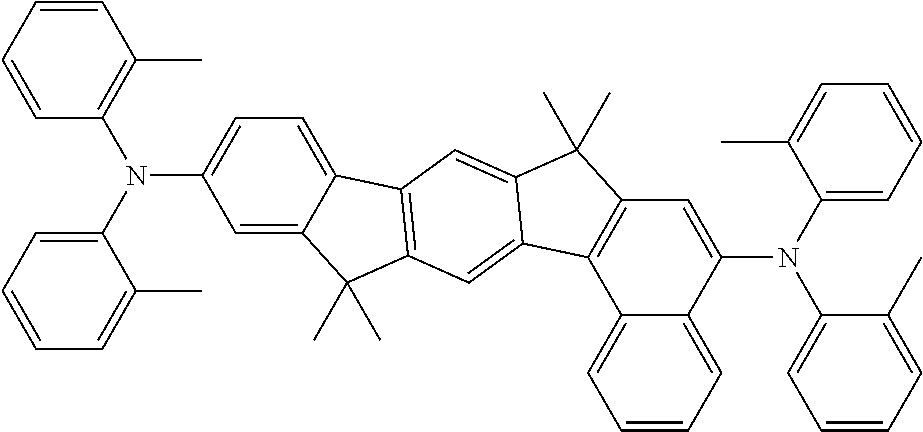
C1=CC=C2C(=C1)C1=C(C=C2N(C2=CC=CC=C2C)C2=CC=CC=C2C)C(C)(C)C2=CC3=C(C=C12)C(C)(C)C1=CC(N(C2=C(C)C=CC=C2)C2=CC=CC=C2C)=CC=C31
